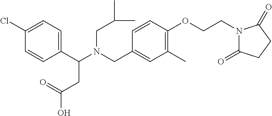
C1(C(N(CC2=CC(C)=C(OCCN3C(=O)CCC3=O)C=C2)CC(C)C)CC(O)=O)=CC=C(Cl)C=C1
